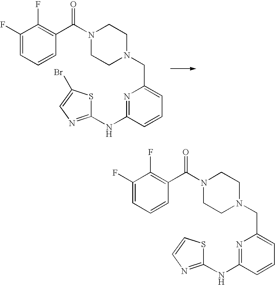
N1=C(NC2=NC=C(Br)S2)C=CC=C1CN1CCN(C(C2=C(F)C(F)=CC=C2)=O)CC1.N1=C(NC2=NC=CS2)C=CC=C1CN1CCN(C(C2=C(F)C(F)=CC=C2)=O)CC1
